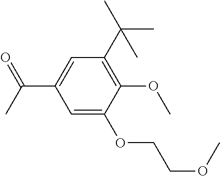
C1=C(OCCOC)C(OC)=C(C(C)(C)C)C=C1C(C)=O
